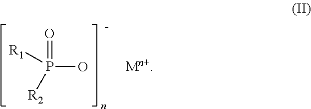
P(O)(=O)([R2])[R1]
